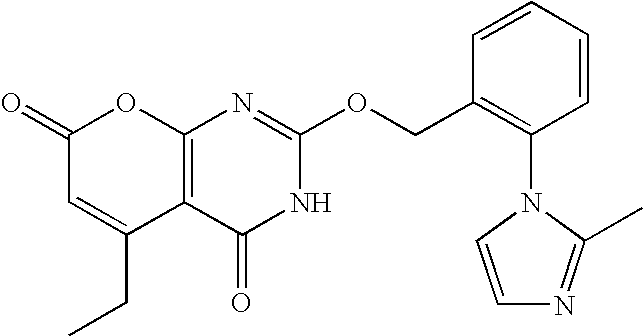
C12=C(C(=O)NC(OCC3=C(N4C(C)=NC=C4)C=CC=C3)=N1)C(CC)=CC(=O)O2
